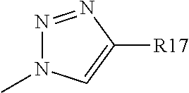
N1=NC([R17])=CN1C
